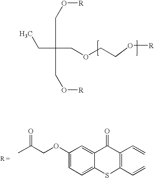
C1(OCC(=O)C)=CC=C2C(=C1)C(=O)C(C=C)=C(C=C)S2.C(C(CO[R])(CC)COCCO[R])O[R]
